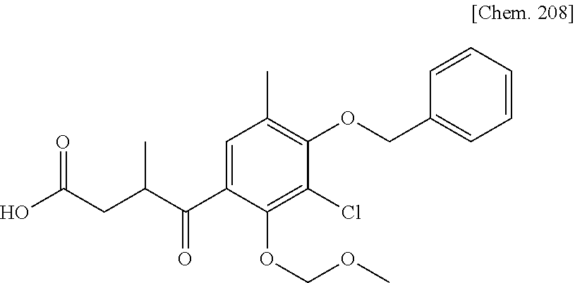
OC(CC(C(C1=CC(C)=C(OCC2=CC=CC=C2)C(Cl)=C1OCOC)=O)C)=O
